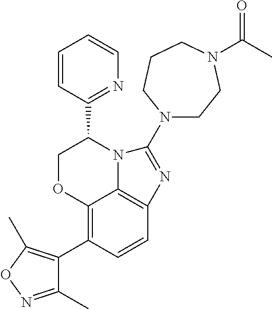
C12=C(C3=C(C)ON=C3C)C=CC3=C1N(C(C1=NC=CC=C1)CO2)C(N1CCN(C(=O)C)CCC1)=N3
